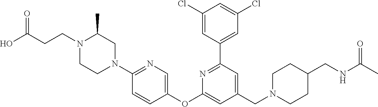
C1(Cl)=CC(C2=NC(OC3=CN=C(N4CCN(CCC(O)=O)C(C)C4)C=C3)=CC(CN3CCC(CNC(C)=O)CC3)=C2)=CC(Cl)=C1
